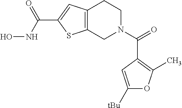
C12=C(CN(C(=O)C3=C(C)OC([tBu])=C3)CC1)SC(C(NO)=O)=C2
